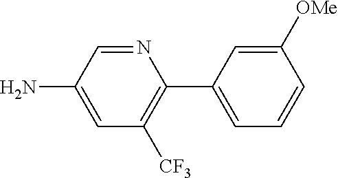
N1=CC(N)=CC([CF3])=C1C1=CC=CC([OMe])=C1
